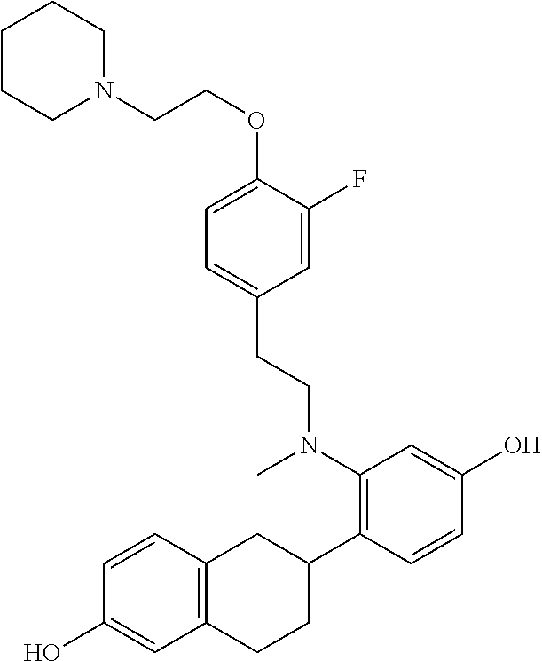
O(C1=CC=C(CCN(C2=C(C3CC4=C(CC3)C=C(O)C=C4)C=CC(O)=C2)C)C=C1F)CCN1CCCCC1
